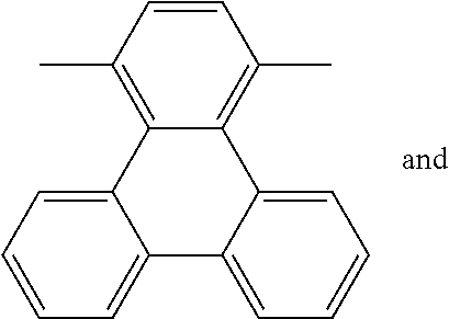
C1=CC(C)=C2C(=C1C)C1=CC=CC=C1C1=CC=CC=C21
